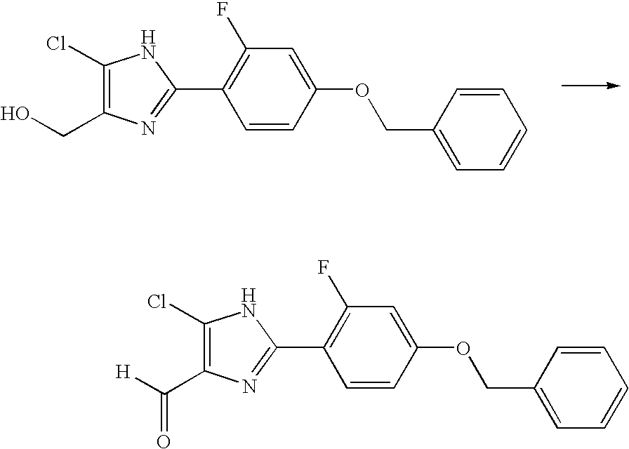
C1(Cl)=C(CO)N=C(C2=C(F)C=C(OCC3=CC=CC=C3)C=C2)N1.C1(Cl)=C(C([H])=O)N=C(C2=C(F)C=C(OCC3=CC=CC=C3)C=C2)N1
